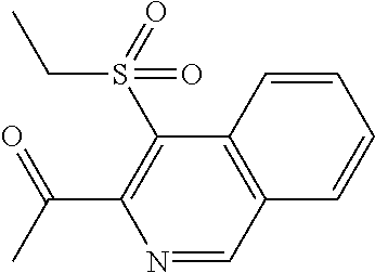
N1=CC2=C(C(S(CC)(=O)=O)=C1C(C)=O)C=CC=C2
